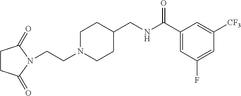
C1CC(=O)N(CCN2CCC(CNC(C3=CC(F)=CC([CF3])=C3)=O)CC2)C1=O
